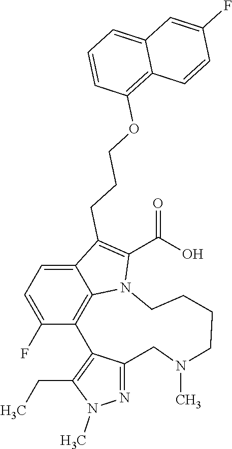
C12=CC=C(F)C3=C1N(C(C(O)=O)=C2CCCOC1=C2C(=CC=C1)C=C(F)C=C2)CCCCN(C)CC1=NN(C)C(CC)=C31
